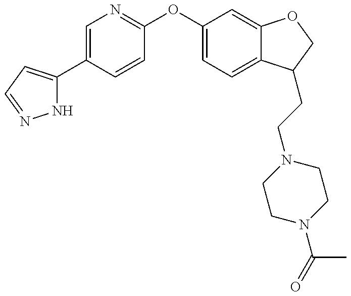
N1C(C2=CN=C(OC3=CC=C4C(=C3)OCC4CCN3CCN(C(C)=O)CC3)C=C2)=CC=N1
